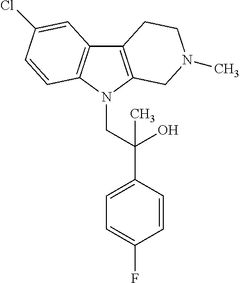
C12=C(N(CC(C3=CC=C(F)C=C3)(O)C)C3=C1C=C(Cl)C=C3)CN(C)CC2
